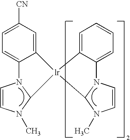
C1=CN(C)C2N1C1=CC=C([CN])C=C1[lr]21C2N(C)C=CN2C2=CC=CC=C21
